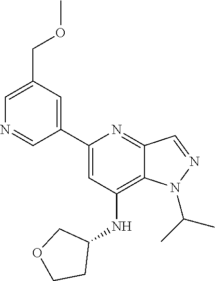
C1(C2=CC(NC3CCOC3)=C3C(=N2)C=NN3C(C)C)=CC(COC)=CN=C1
